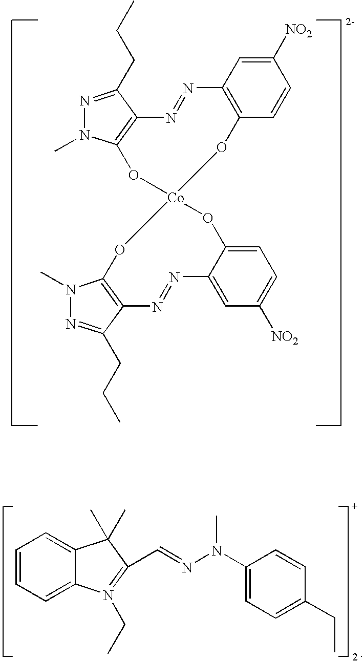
N1=C(CCC)C2=C(N1C)O[Co]1(OC3=C(N=N2)C=C([NO2])C=C3)OC2=C(C(CCC)=NN2C)N=NC2=CC([NO2])=CC=C2O1.C1=CC=C2C(=C1)C(C)(C)C(C=NN(C1=CC=C(CC)C=C1)C)=N2CC
